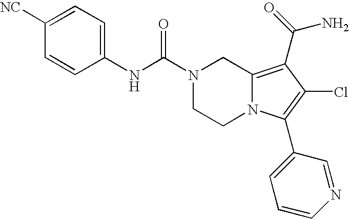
C1=C([NC])C=CC(NC(N2CCN3C(=C(C(N)=O)C(Cl)=C3C3=CC=CN=C3)C2)=O)=C1
